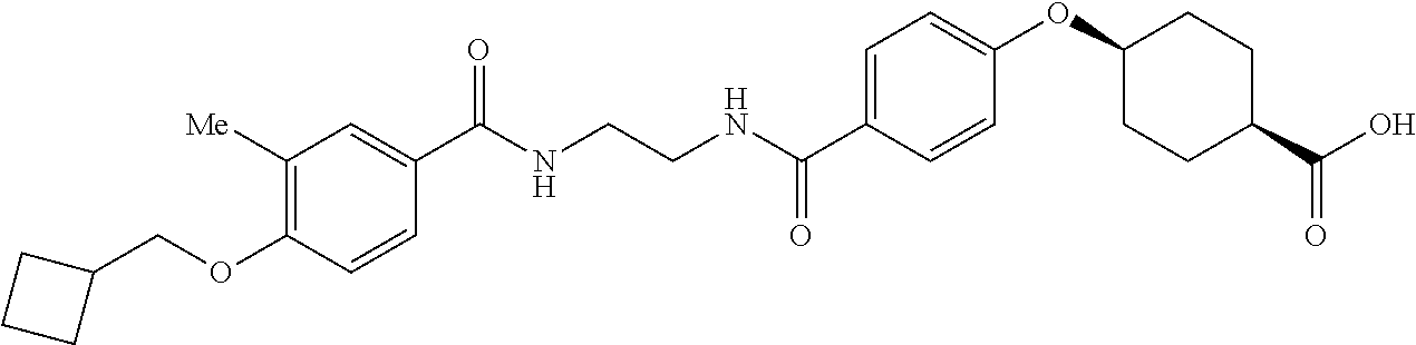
C1(C(NCCNC(C2=CC=C(OC3CCC(C(O)=O)CC3)C=C2)=O)=O)=CC([Me])=C(OCC2CCC2)C=C1
